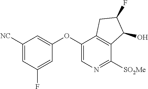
C1(OC2=CN=C([SO2Me])C3=C2CC(F)C3O)=CC([NC])=CC(F)=C1
